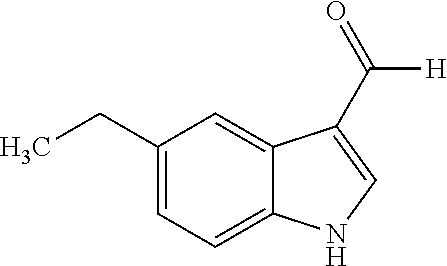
C1=C(CC)C=C2C(=C1)NC=C2C([H])=O
